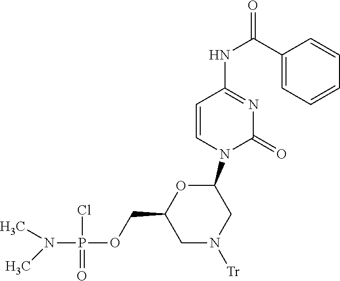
C1(C(NC2=NC(=O)N(C3OC(COP(Cl)(=O)N(C)C)CN([Tr])C3)C=C2)=O)=CC=CC=C1
